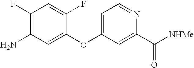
C1=C(OC2=CC=NC(C([NHMe])=O)=C2)C(F)=CC(F)=C1N
